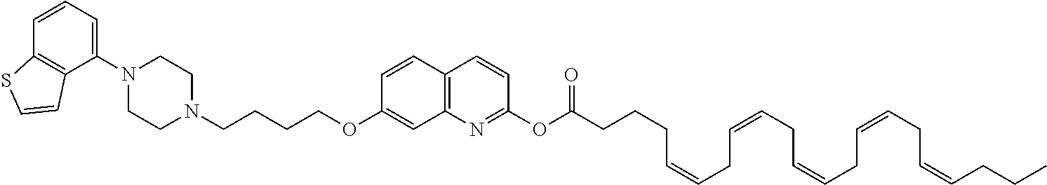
C1(N2CCN(CCCCOC3=CC4=C(C=C3)C=CC(OC(=O)CCCC=CCC=CCC=CCC=CCC=CCCC)=N4)CC2)=CC=CC2=C1C=CS2
